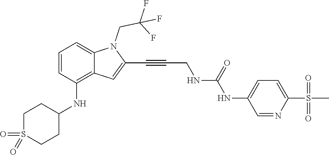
C(C#CC1=CC2=C(NC3CCS(=O)(=O)CC3)C=CC=C2N1CC(F)(F)F)NC(NC1=CC=C(S(C)(=O)=O)N=C1)=O
